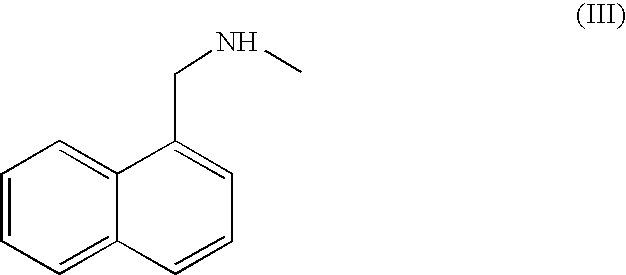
C1=C2C(=CC=C1)C(CNC)=CC=C2
